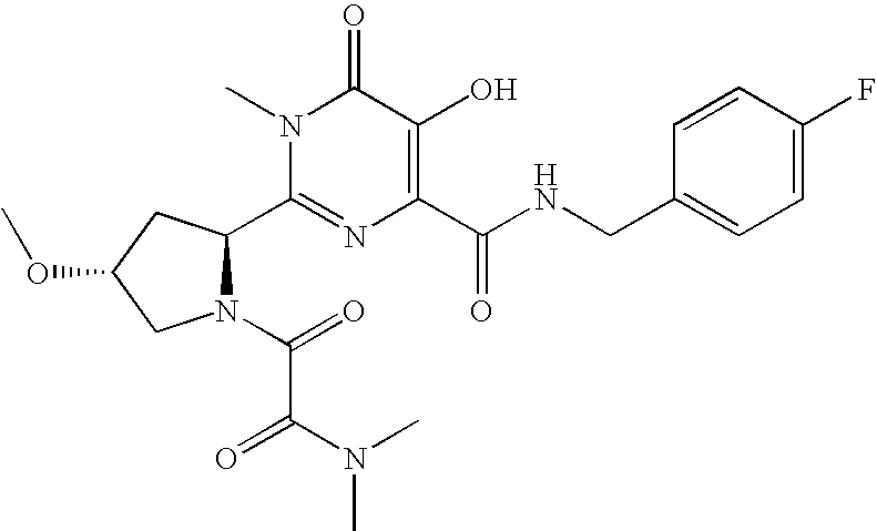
N1(C(=O)C(=O)N(C)C)C(C2=NC(C(NCC3=CC=C(F)C=C3)=O)=C(O)C(=O)N2C)CC(OC)C1
